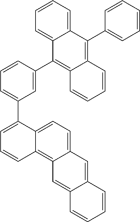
C1=C(C2=CC=CC(C3=C4C(=C(C5=CC=CC=C5)C5=CC=CC=C35)C=CC=C4)=C2)C2=CC=C3C(=C2C=C1)C=C1C(=C3)C=CC=C1
